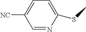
C1(SC)=CC=C([NC])C=N1
